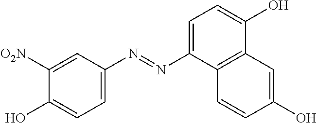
C1=C(N=NC2=CC=C(O)C3=C2C=CC(O)=C3)C=C([O2N])C(O)=C1
